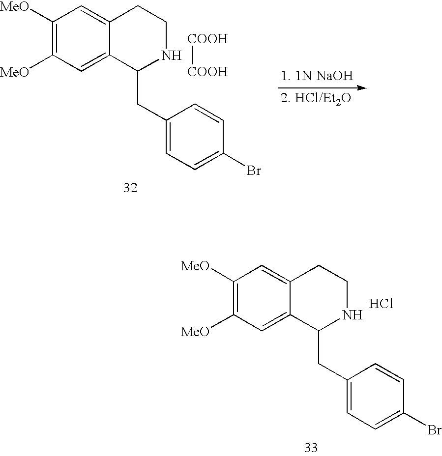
C1([MeO])=C([MeO])C=C2C(=C1)CCNC2CC1=CC=C(Br)C=C1.[COOH][COOH].C1([MeO])=C([MeO])C=C2C(=C1)CCNC2CC1=CC=C(Br)C=C1.Cl
